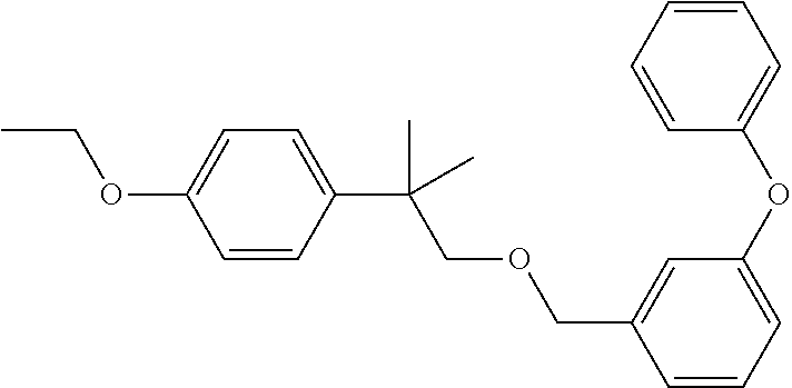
C1=CC=CC(OC2=CC=CC(COCC(C3=CC=C(OCC)C=C3)(C)C)=C2)=C1
